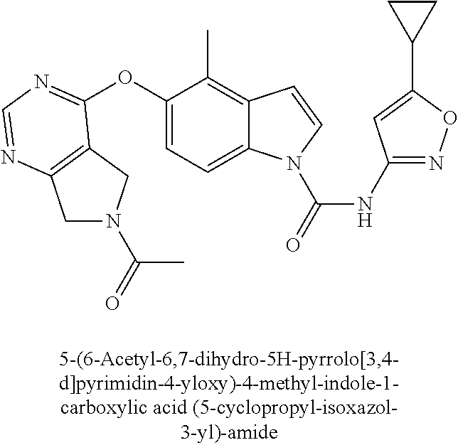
O(C1=CC=C2C(=C1C)C=CN2C(=O)NC1=NOC(C2CC2)=C1)C1=NC=NC2=C1CN(C(=O)C)C2
